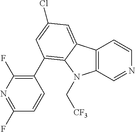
C12=C(C=NC=C1)N(C[CF3])C1=C(C3=C(F)N=C(F)C=C3)C=C(Cl)C=C21
